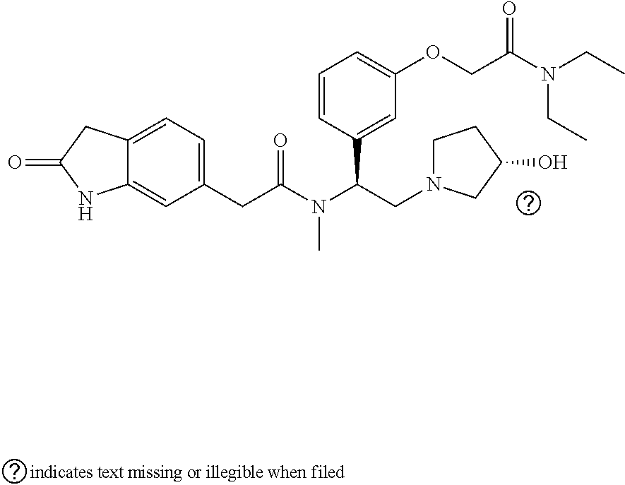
C12=CC=C(CC(=O)N(C)C(C3=CC(OCC(N(CC)CC)=O)=CC=C3)CN3CCC(O)C3)C=C1NC(=O)C2
